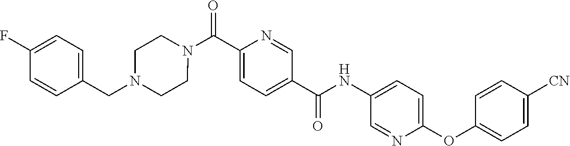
N(C(C1=CC=C(C(=O)N2CCN(CC3=CC=C(F)C=C3)CC2)N=C1)=O)C1=CC=C(OC2=CC=C([CN])C=C2)N=C1
